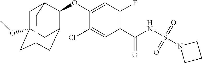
C1(Cl)=CC(C(NS(N2CCC2)(=O)=O)=O)=C(F)C=C1OC1C2CC3CC(OC)(CC1C3)C2
